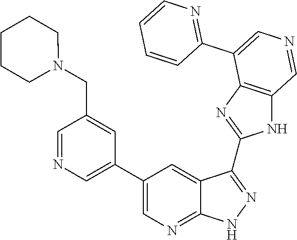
C1=NC=C(C2=CN=C3C(=C2)C(C2=NC4=C(N2)C=NC=C4C2=NC=CC=C2)=NN3)C=C1CN1CCCCC1
